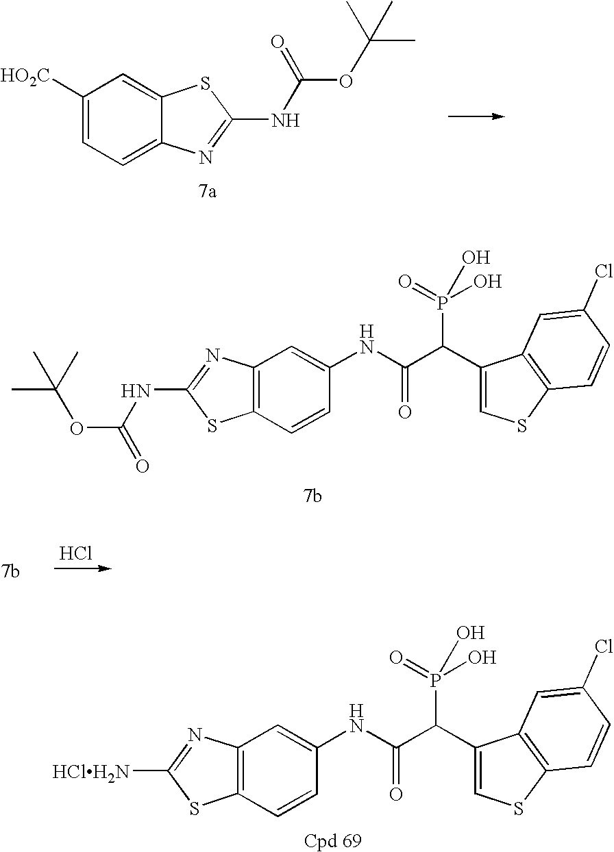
C1([HO2C])=CC=C2C(=C1)SC(NC(OC(C)(C)C)=O)=N2.C12=C(C=CC(NC(C(C3=CSC4=C3C=C(Cl)C=C4)P(=O)(O)O)=O)=C1)SC(NC(OC(C)(C)C)=O)=N2.Cl.C12=C(C=CC(NC(C(C3=CSC4=C3C=C(Cl)C=C4)P(=O)(O)O)=O)=C1)SC([HClH2N])=N2
